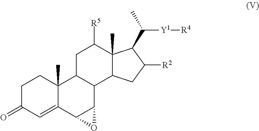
C1C(=O)C=C2C(C)(C1)C1C(C3C2O3)C2C(C)(C([R5])C1)C(C(C)[Y1][R4])C([R2])C2
